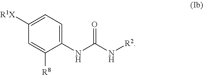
C1(NC(N[R2])=O)=CC=C([R1X])C=C1[R8]
